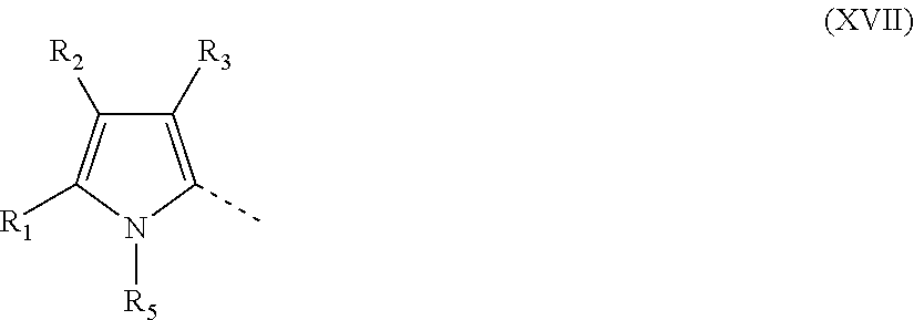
C1([R3])=C(C)N([R5])C([R1])=C1[R2]
